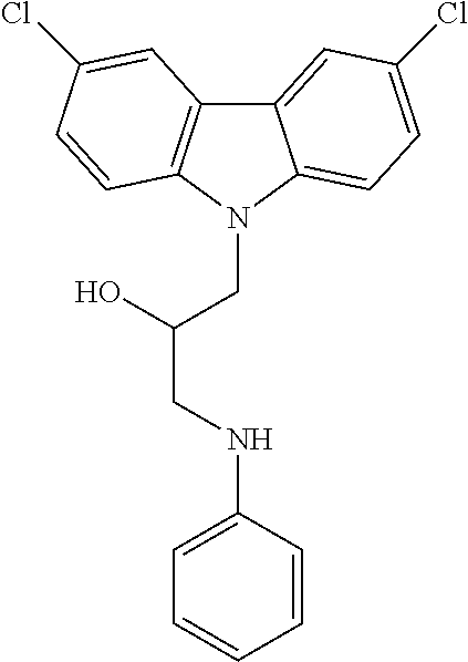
C12=CC(Cl)=CC=C1N(CC(O)CNC1=CC=CC=C1)C1=C2C=C(Cl)C=C1
